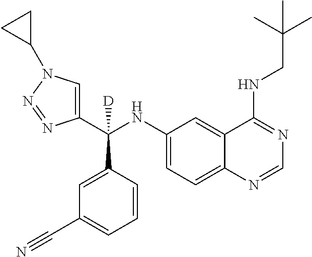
C1(NC(C2=CN(C3CC3)N=N2)(C2=CC(C#N)=CC=C2)[D])=CC=C2C(=C1)C(NCC(C)(C)C)=NC=N2
